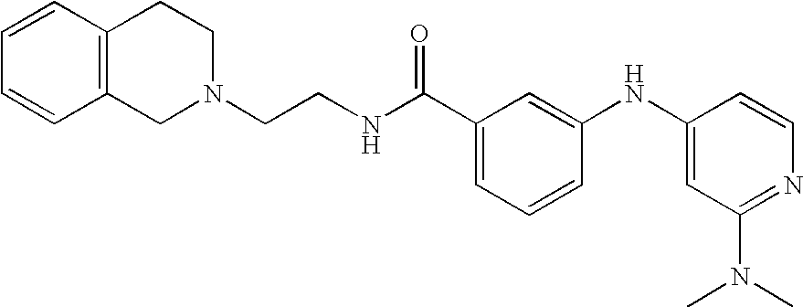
N1(CCNC(C2=CC=CC(NC3=CC(N(C)C)=NC=C3)=C2)=O)CCC2=C(C1)C=CC=C2
